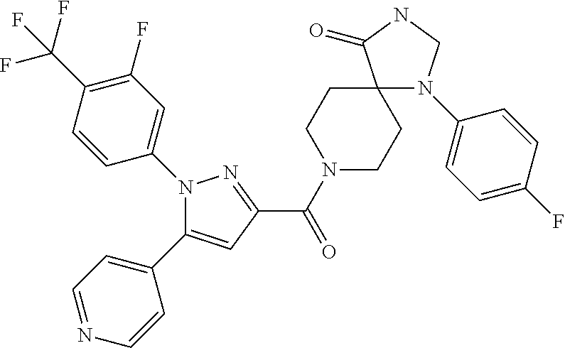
C1(C(N2CCC3(CC2)N(C2=CC=C(F)C=C2)CNC3=O)=O)=NN(C2=CC(F)=C(C(F)(F)F)C=C2)C(C2=CC=NC=C2)=C1
